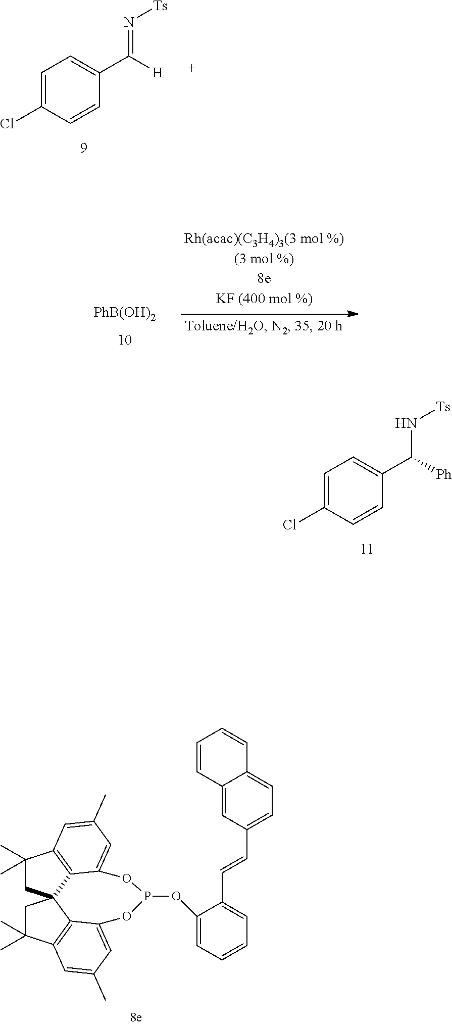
C1=C(Cl)C=CC(C([Ph])N[Ts])=C1.C1(C)(C)CC23C4=C1C=C(C)C=C4OP(OC1=CC=CC=C1C=CC1=CC=C4C(=C1)C=CC=C4)OC1=CC(C)=CC(=C21)C(C)(C)C3.C1=C(Cl)C=CC(C([H])=N[Ts])=C1.[PhB(OH)2]
